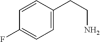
C1=C(CCN)C=CC(F)=C1
